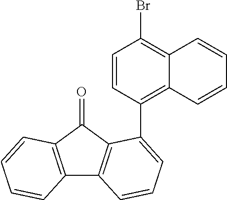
C12=C(C=CC=C1)C(=O)C1=C2C=CC=C1C1=C2C(=C(Br)C=C1)C=CC=C2
